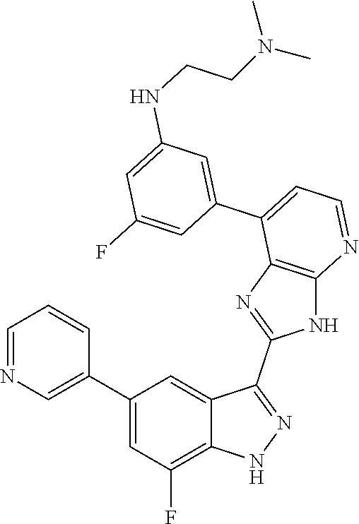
C1=NC=C(C2=CC(F)=C3C(=C2)C(C2=NC4=C(N2)N=CC=C4C2=CC(NCCN(C)C)=CC(F)=C2)=NN3)C=C1
